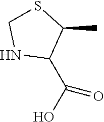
S1CNC(C(O)=O)C1C
